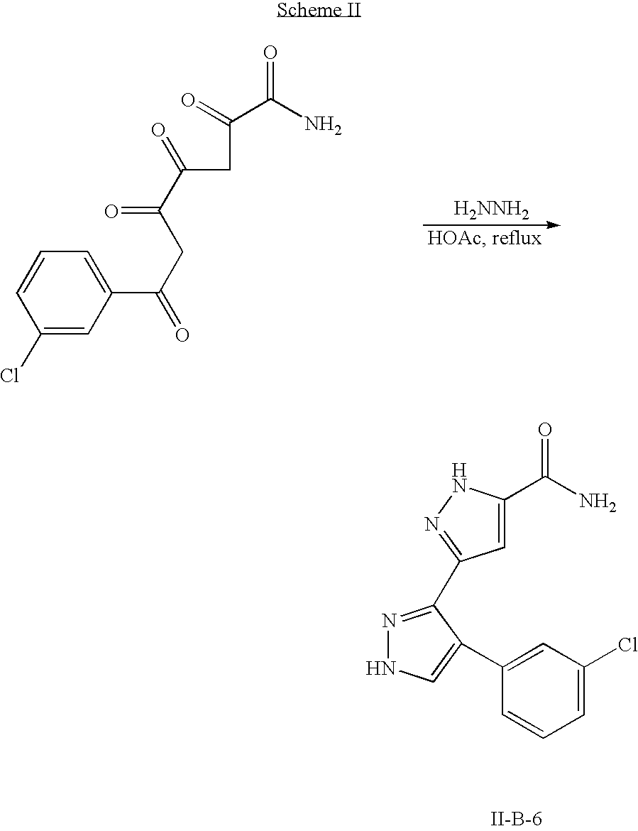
C1(Cl)=CC(C(CC(=O)C(CC(C(N)=O)=O)=O)=O)=CC=C1.[H2NNH2].[II-B-6].C1=C(C(N)=O)NN=C1C1=NNC=C1C1=CC(Cl)=CC=C1
